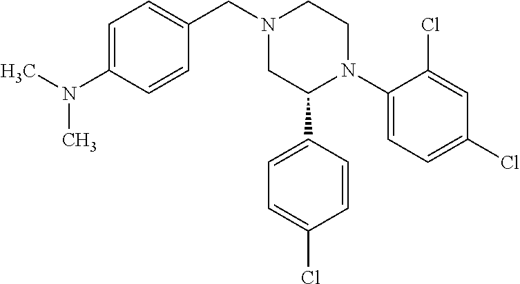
N1(CC2=CC=C(N(C)C)C=C2)CC(C2=CC=C(Cl)C=C2)N(C2=CC=C(Cl)C=C2Cl)CC1
